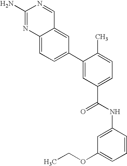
C12=CC(C3=CC(C(=O)NC4=CC(OCC)=CC=C4)=CC=C3C)=CC=C1N=C(N)N=C2
